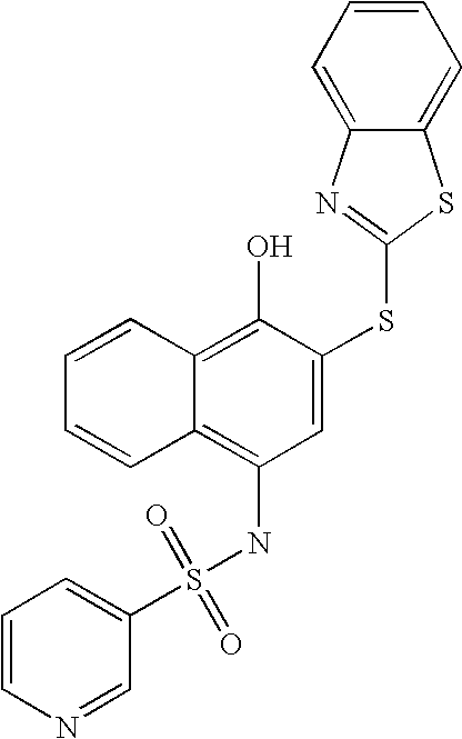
C1=CC=CC2=C(O)C(SC3=NC4=CC=CC=C4S3)=CC(NS(C3=CC=CN=C3)(=O)=O)=C12
